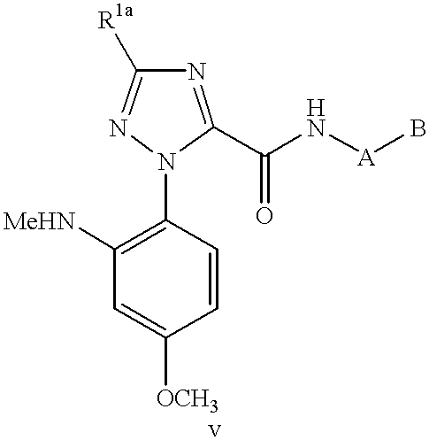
C1([MeHN])=C(N2C(C(N[A]B)=O)=NC([R1a])=N2)C=CC([OCH3])=C1
